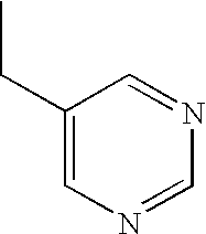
C1(CC)=CN=CN=C1
